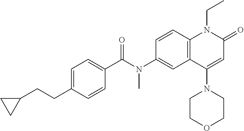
N(C1=CC2=C(C=C1)N(CC)C(=O)C=C2N1CCOCC1)(C(C1=CC=C(CCC2CC2)C=C1)=O)C
